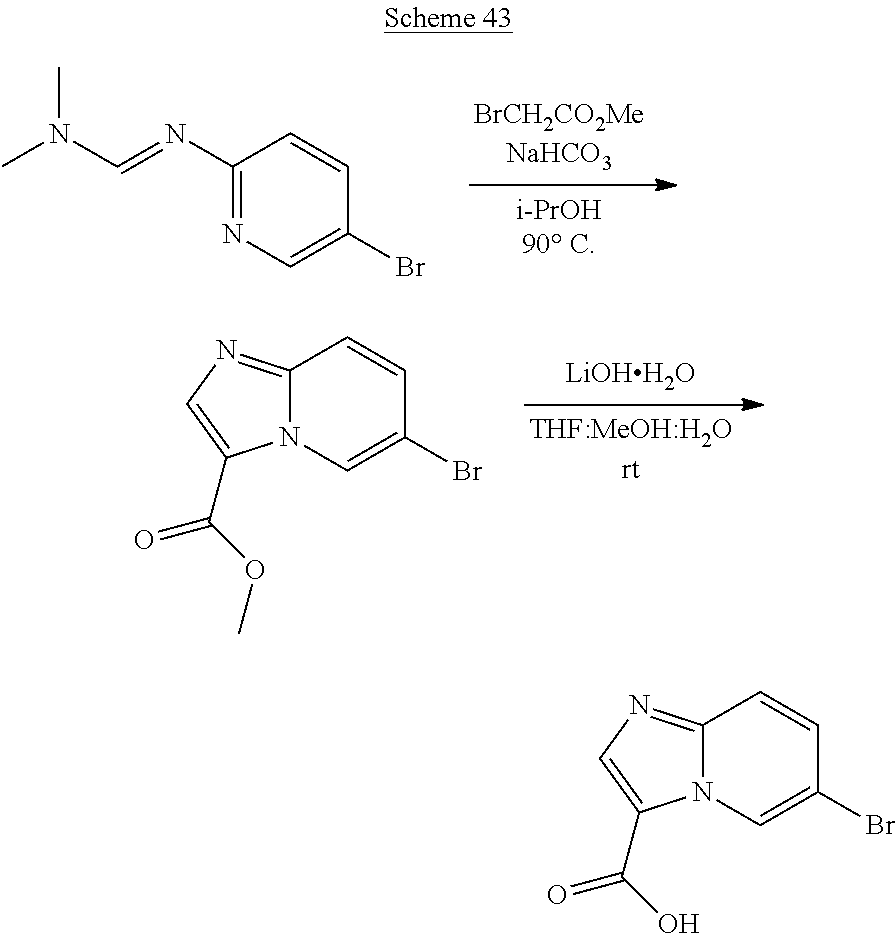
C1(N=CN(C)C)=NC=C(Br)C=C1.[LiOHH2O].C12=NC=C(C(OC)=O)N1C=C(Br)C=C2.C12=NC=C(C(O)=O)N1C=C(Br)C=C2
